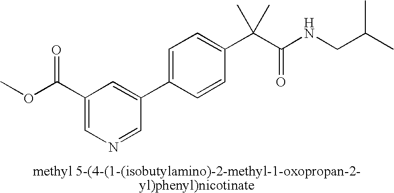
C1(C(OC)=O)=CN=CC(C2=CC=C(C(C(NCC(C)C)=O)(C)C)C=C2)=C1
